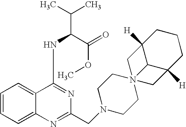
C1=CC=C2C(=C1)C(NC(C(C)C)C(=O)OC)=NC(CN1CCN34(CC1)CC1([H])C3C([H])(C4)CCC1)=N2
